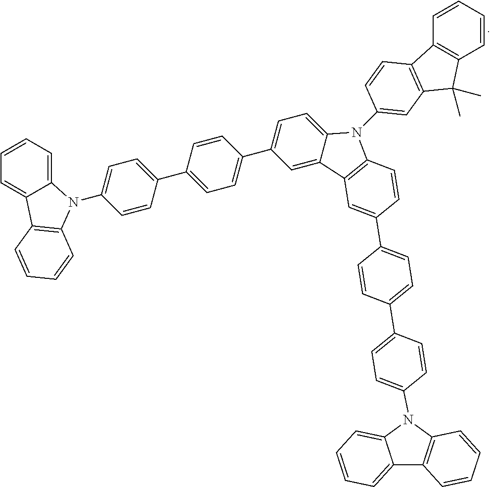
C1=CC=C2C(=C1)C1=C(N2C2=CC=C(C3=CC=C(C4=CC=C5C(=C4)C4=C(N5C5=CC6=C(C7=C(C=CC=C7)C6(C)C)C=C5)C=CC(C5=CC=C(C6=CC=C(N7C8=C(C9=CC=CC=C97)C=CC=C8)C=C6)C=C5)=C4)C=C3)C=C2)C=CC=C1
